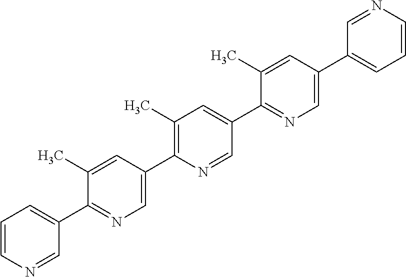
C1=CN=CC(C2=NC=C(C3=C(C)C=C(C4=NC=C(C5=CC=CN=C5)C=C4C)C=N3)C=C2C)=C1
